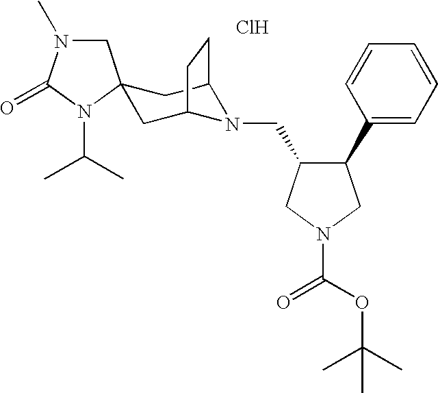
C1(C2C(CN3C4CC5(CC3CC4)CN(C)C(=O)N5C(C)C)CN(C(OC(C)(C)C)=O)C2)=CC=CC=C1.Cl
